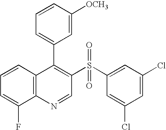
C12=C(C=CC=C1F)C(C1=CC=CC([OCH3])=C1)=C(S(C1=CC(Cl)=CC(Cl)=C1)(=O)=O)C=N2
